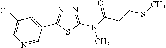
N1=C(N(C(CCSC)=O)C)SC(C2=CC(Cl)=CN=C2)=N1
